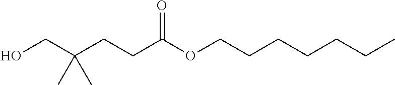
OCC(CCC(OCCCCCCC)=O)(C)C
